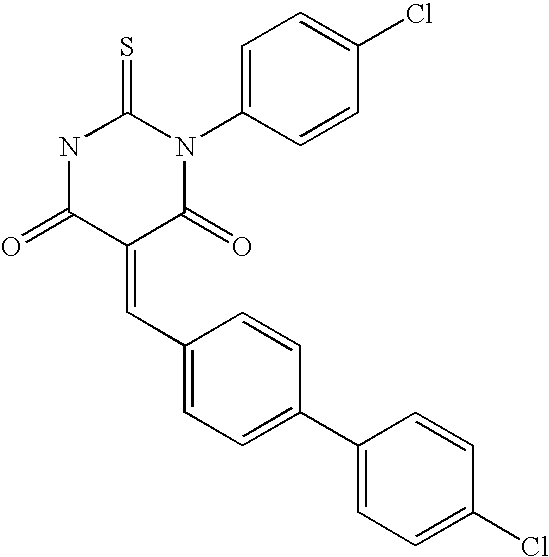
S=C1NC(=O)C(=CC2=CC=C(C3=CC=C(Cl)C=C3)C=C2)C(=O)N1C1=CC=C(Cl)C=C1
